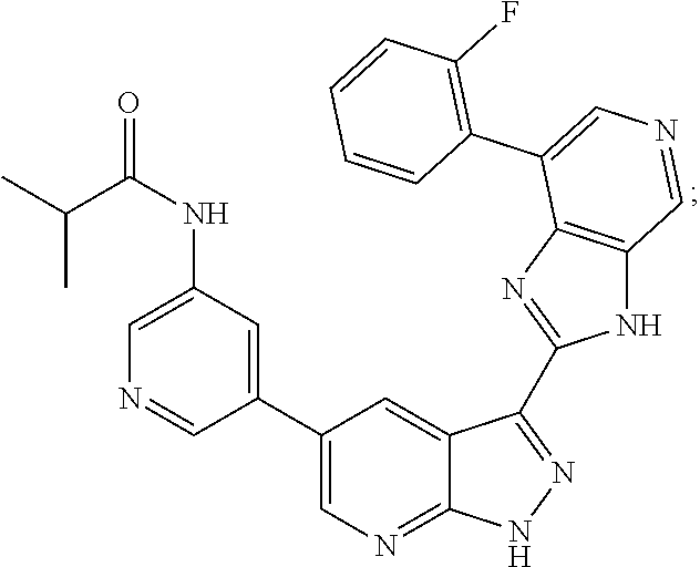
C1(C2=CC(NC(=O)C(C)C)=CN=C2)=CN=C2C(=C1)C(C1=NC3=C(N1)C=NC=C3C1=C(F)C=CC=C1)=NN2
